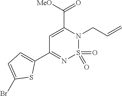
C1=C(C([MeO])=O)N(CC=C)S(=O)(=O)N=C1C1=CC=C(Br)S1
